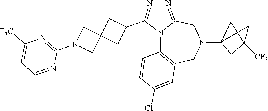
N12C3=C(CN(C4CC(C)([CF3])C4)CC1=NN=C2C1CC2(C1)CN(C1=NC([F3C])=CC=N1)C2)C=C(Cl)C=C3
